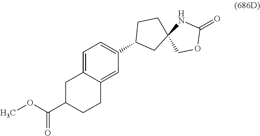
C1C(C(OC)=O)CCC2=CC(C3CC4(CC3)COC(=O)N4)=CC=C12
